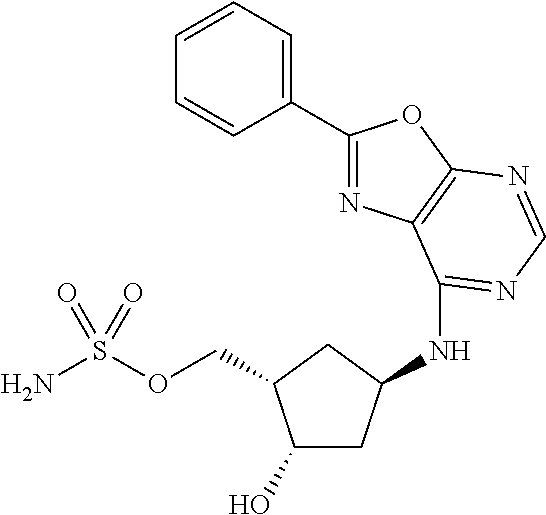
C1(O)CC(NC2=NC=NC3=C2N=C(C2=CC=CC=C2)O3)CC1COS(N)(=O)=O
